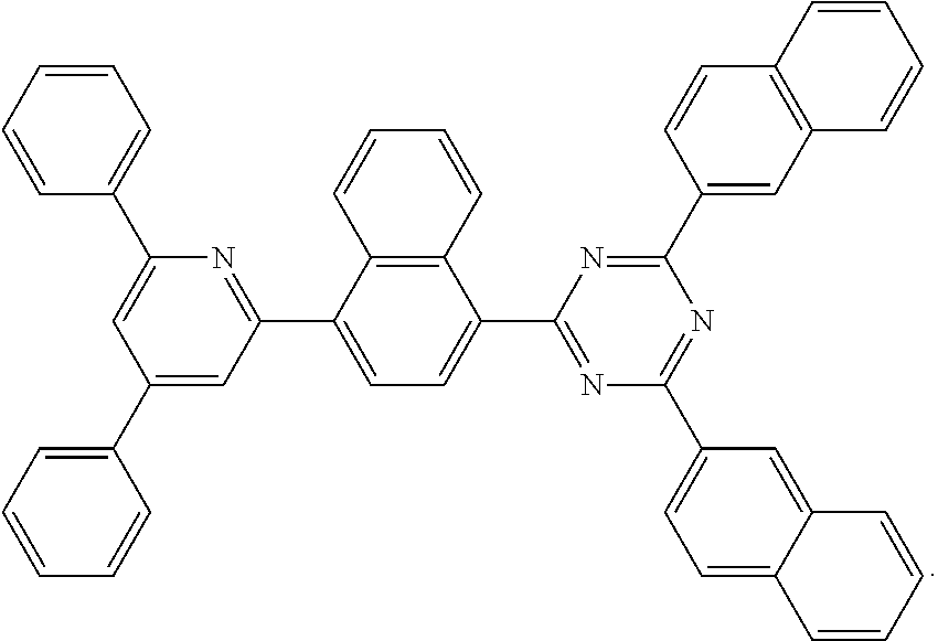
C12=C(C=CC=C1)C(C1=NC(C3=CC=C4C(=C3)C=CC=C4)=NC(C3=CC4=C(C=C3)C=CC=C4)=N1)=CC=C2C1=NC(C2=CC=CC=C2)=CC(C2=CC=CC=C2)=C1
